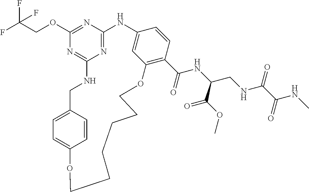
FC(COC1=NC2=NC(=N1)NCC1=CC=C(C=C1)OCCCCCCOC1=C(C(=O)NC(CNC(C(=O)NC)=O)C(OC)=O)C=CC(=C1)N2)(F)F
